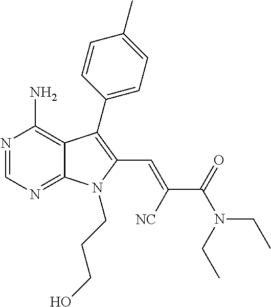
N1=CN=C2C(=C1N)C(C1=CC=C(C)C=C1)=C(C=C(C(=O)N(CC)CC)[NC])N2CCCO
